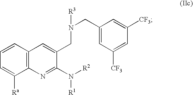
C1=CC=C([Ra])C2=C1C=C(CN(CC1=CC([CF3])=CC([CF3])=C1)[R3])C(N([R1])[R2])=N2
